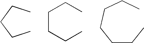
CCCCC.C(CCC)CC.C(CC)CCCC
